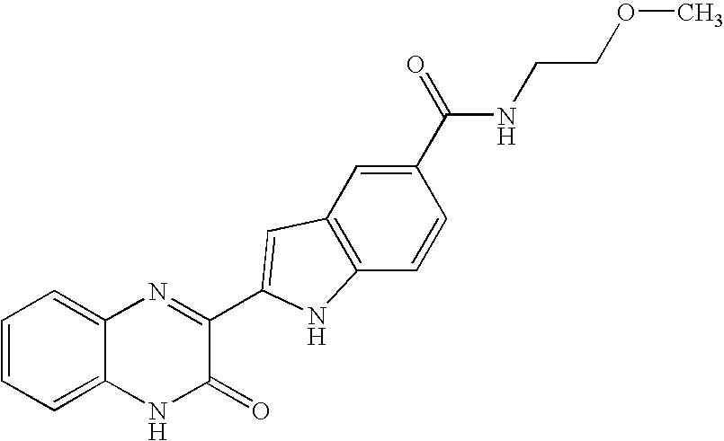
C1=C2C(=CC=C1)N=C(C1=CC3=C(C=CC(C(=O)NCCOC)=C3)N1)C(=O)N2
